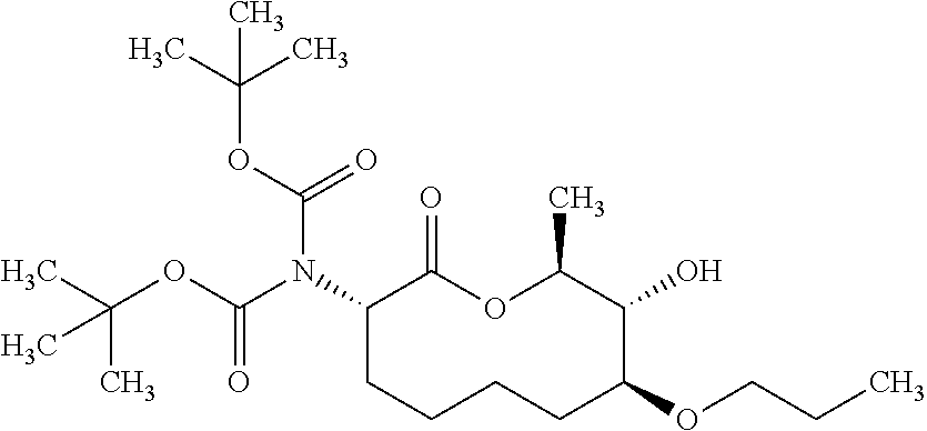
C1(N(C(OC(C)(C)C)=O)C(OC(C)(C)C)=O)CCCCC(OCCC)C(O)C(C)OC1=O
